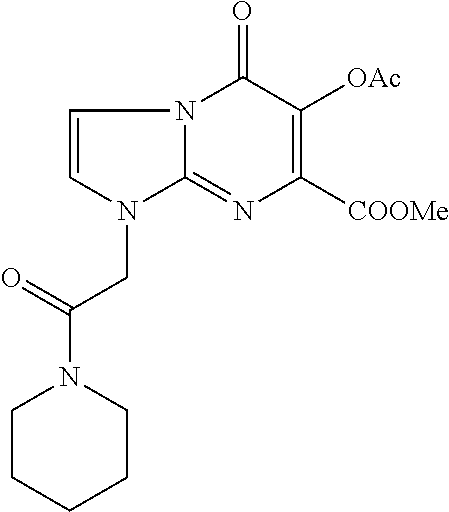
C1=CN(CC(=O)N2CCCCC2)C2=NC([COOMe])=C([OAc])C(=O)N12
